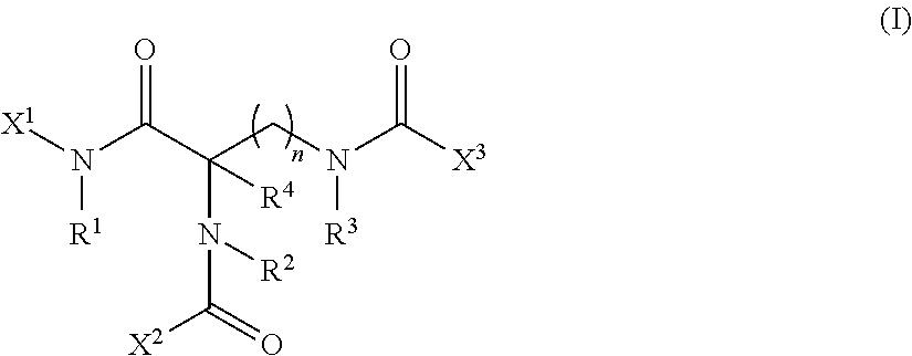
[X1]N(C(C(N([R2])C(=O)[X2])(CN([R3])C([X3])=O)[R4])=O)[R1]
